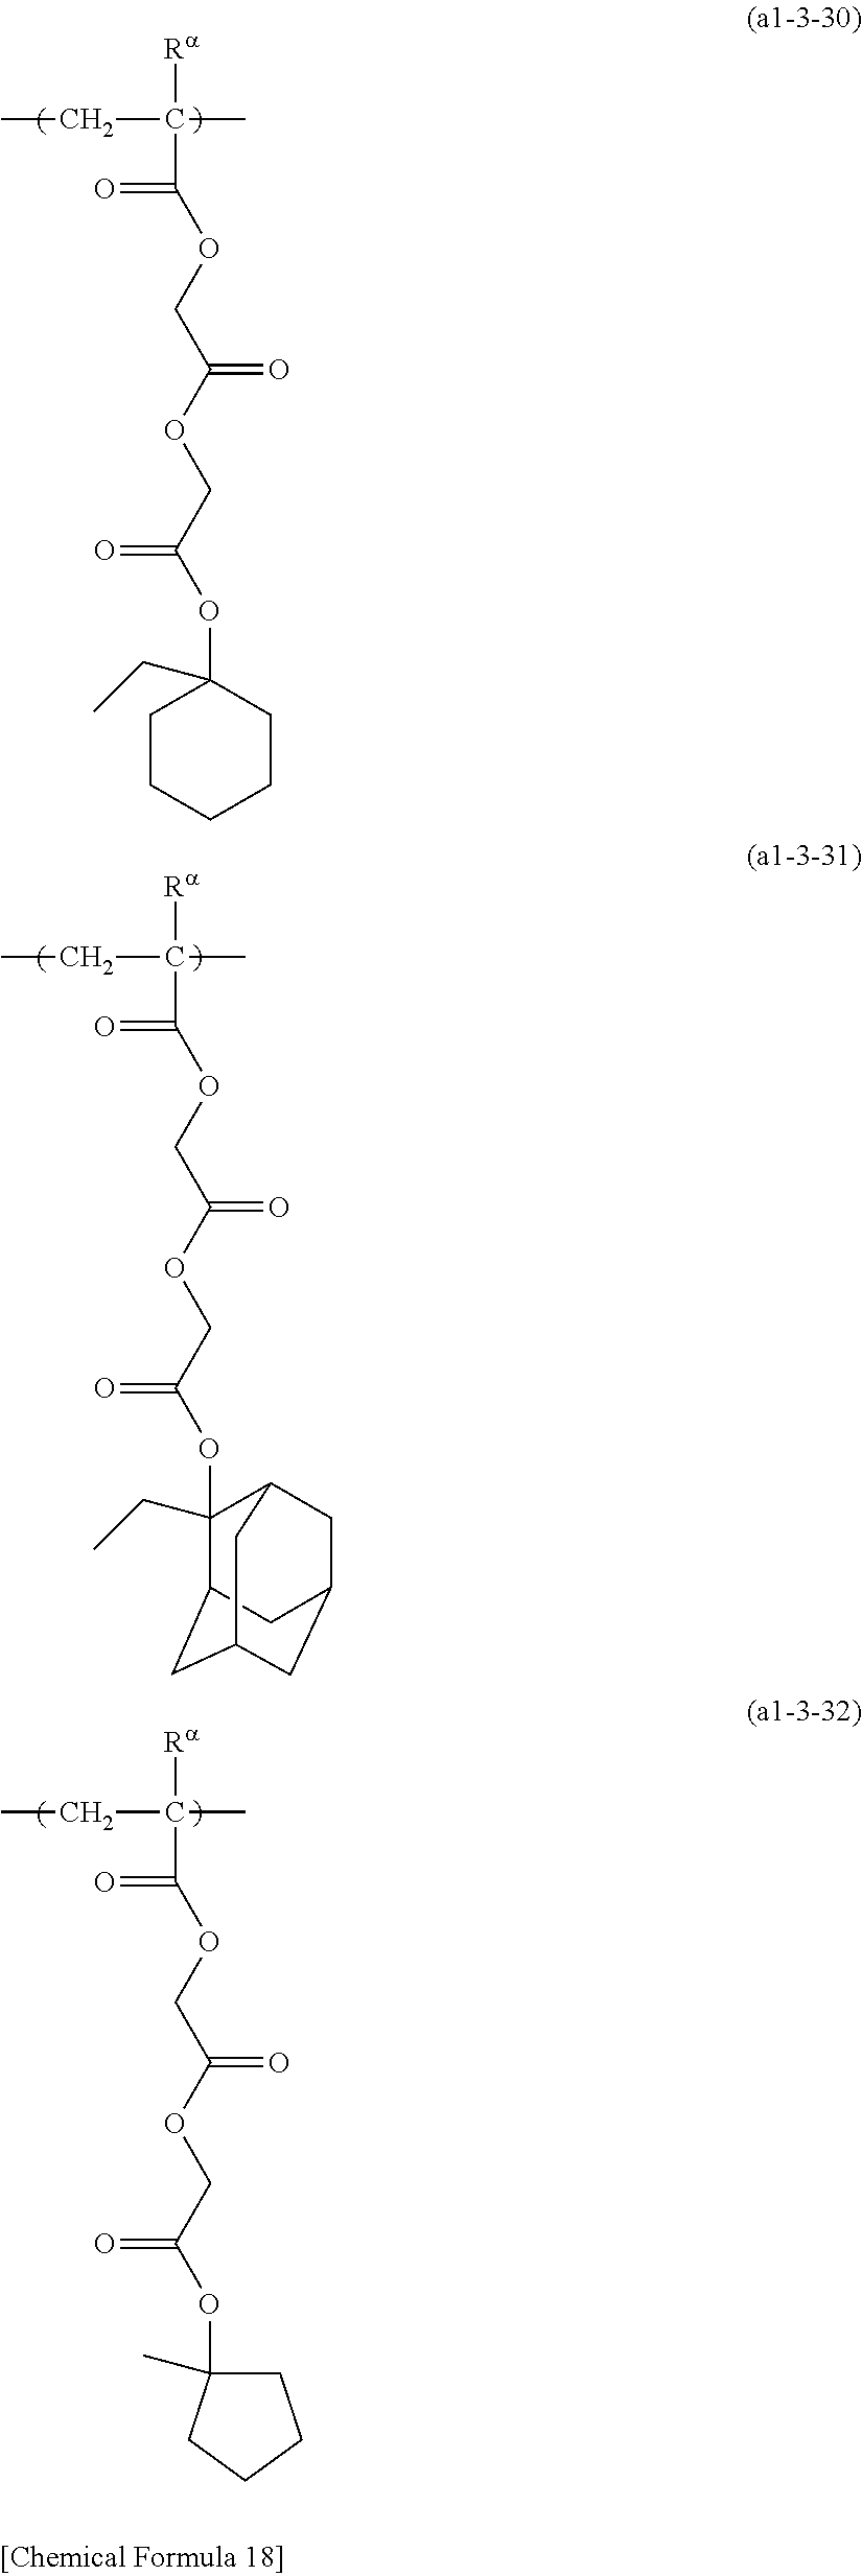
[Ra]C(CC)(C)C(=O)OCC(OCC(=O)OC1(CC)CCCCC1)=O.[Ra]C(CC)(C)C(=O)OCC(OCC(=O)OC1(CC)C2CC3CC(CC1C3)C2)=O.[Ra]C(CC)(C)C(=O)OCC(OCC(=O)OC1(C)CCCC1)=O
